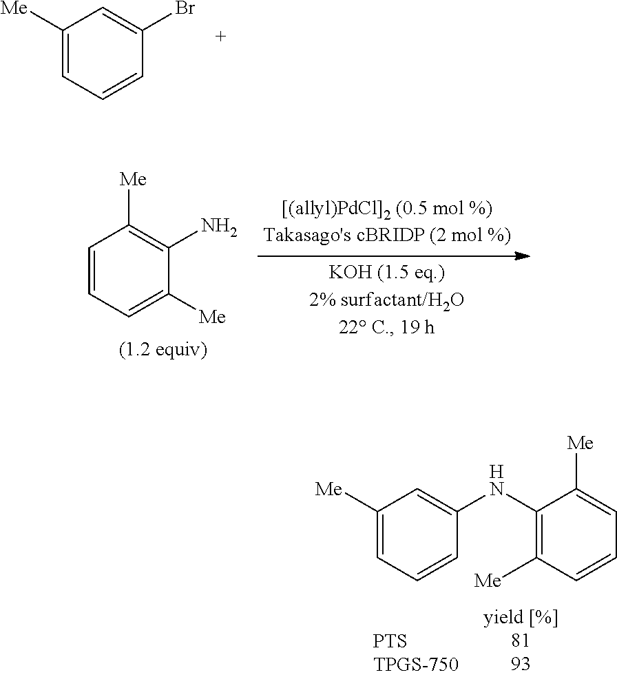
C1([Me])=CC=CC(Br)=C1.C1=CC=C([Me])C(N)=C1[Me].C1([Me])=CC=CC(NC2=C([Me])C=CC=C2[Me])=C1
